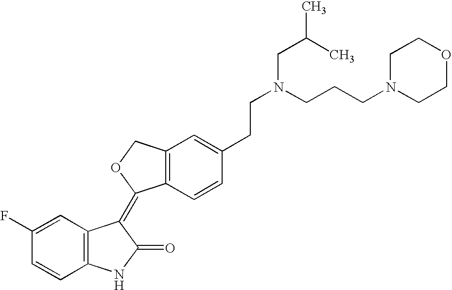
C12=C(C=CC(CCN(CC(C)C)CCCN3CCOCC3)=C1)C(=C1C3=C(NC1=O)C=CC(F)=C3)OC2
